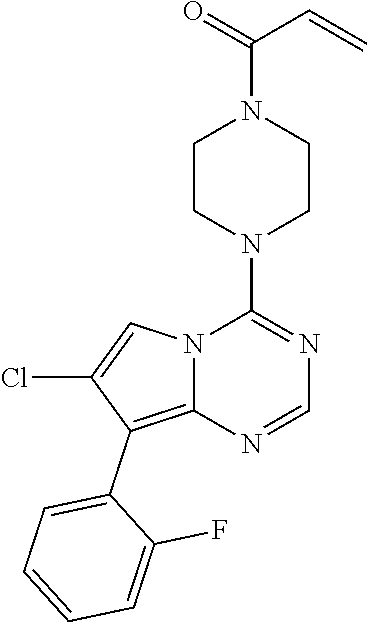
C1CN(C2=NC=NC3=C(C4=CC=CC=C4F)C(Cl)=CN23)CCN1C(=O)C=C
